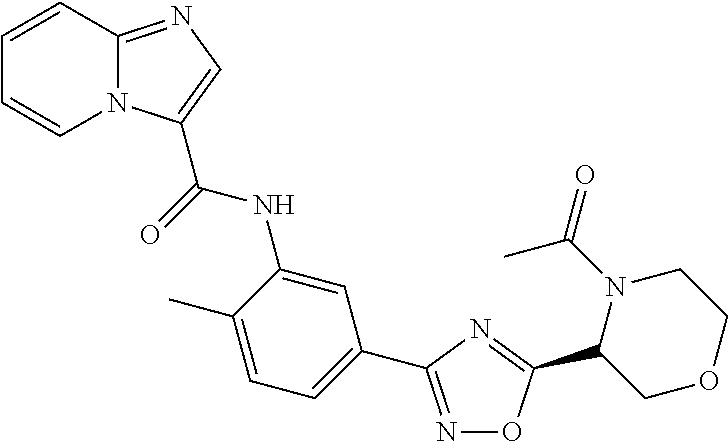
N1=C(C2=CC=C(C)C(NC(=O)C3=CN=C4N3C=CC=C4)=C2)N=C(C2COCCN2C(C)=O)O1
